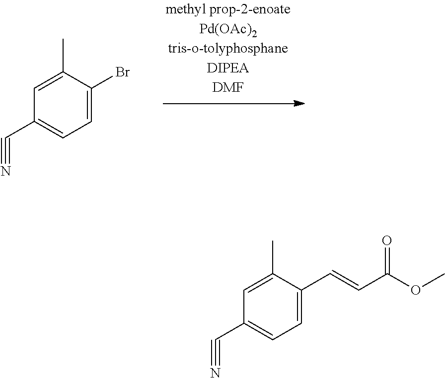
C1=C(Br)C(C)=CC(C#N)=C1.C1=C(C=CC(OC)=O)C(C)=CC(C#N)=C1
